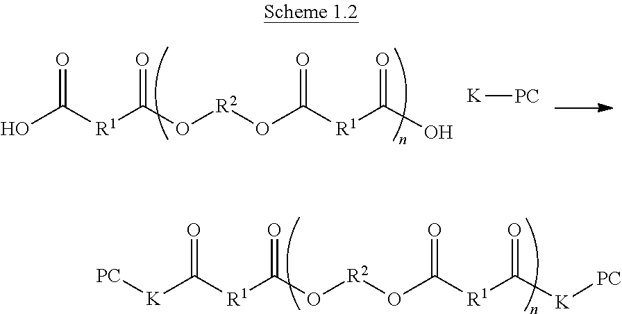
O=C([R1]C(O[R2]OC([R1]C([K][PC])=O)=O)=O)[K][PC].O=C([R1]C(O[R2]OC([R1]C(O)=O)=O)=O)O.[K][PC]
